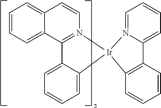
C1=CC=C2C(=C1)C=CN1=C2C2=CC=CC=C2[Ir]12C1=C(C=CC=C1)C1=CC=CC=N12
